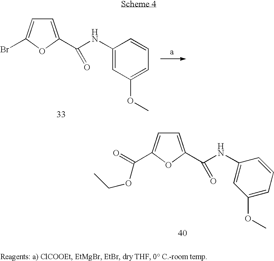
C1=C(C(NC2=CC(OC)=CC=C2)=O)OC(Br)=C1.C1=C(C(NC2=CC(OC)=CC=C2)=O)OC(C(=O)OCC)=C1
